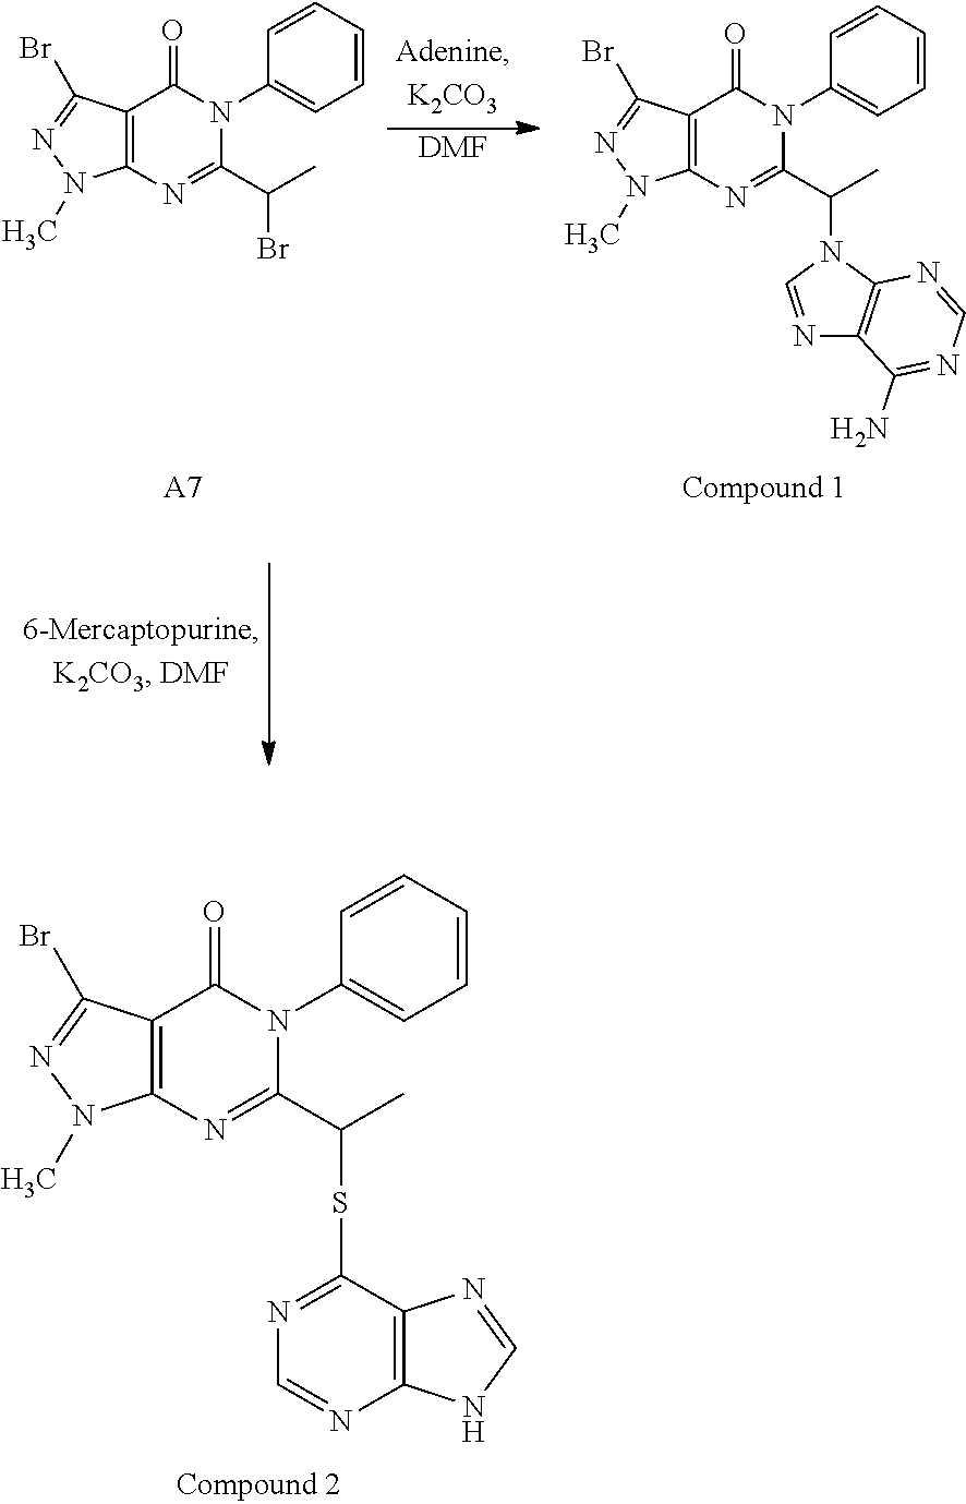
C12=C(N=C(C(C)SC3=NC=NC4=C3N=CN4)N(C3=CC=CC=C3)C1=O)N(C)N=C2Br.[DMF].C12=C(N=C(C(C)N3C4=C(N=C3)C(N)=NC=N4)N(C3=CC=CC=C3)C1=O)N(C)N=C2Br.C12=C(N=C(C(C)Br)N(C3=CC=CC=C3)C1=O)N(C)N=C2Br.[A7]
